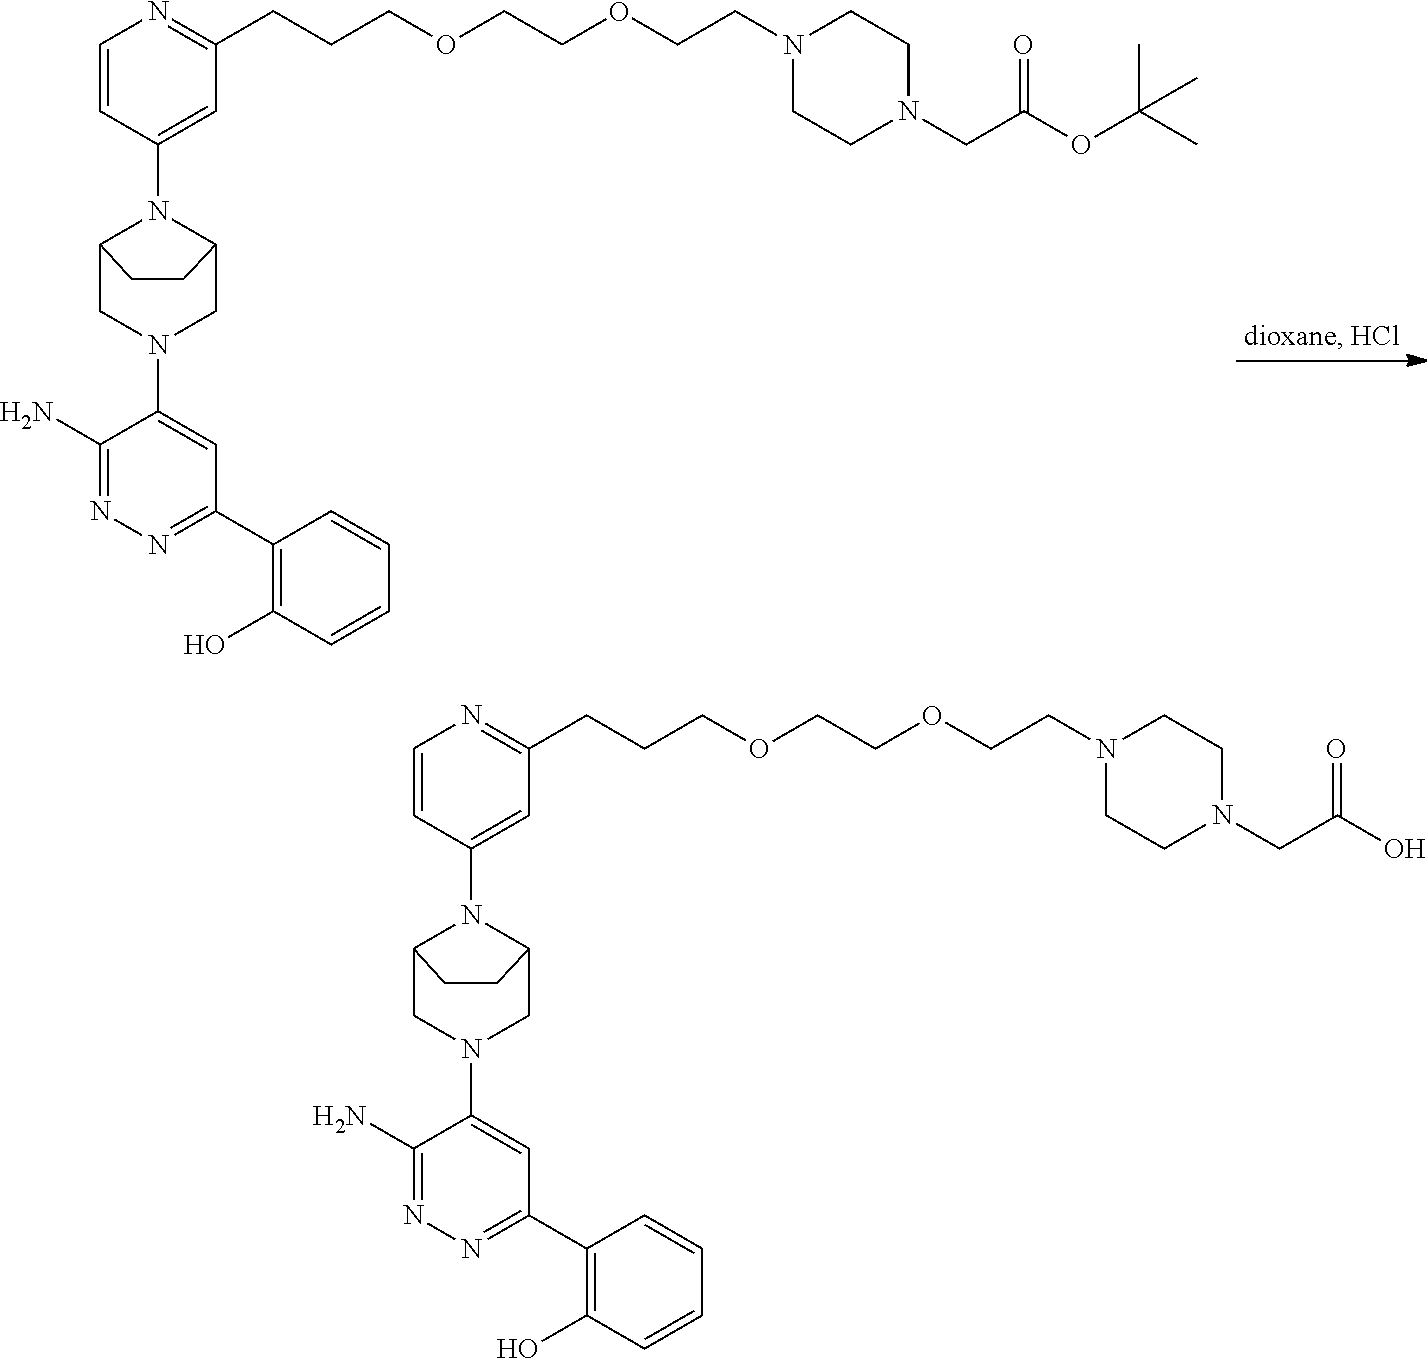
C12CN(C3=CC(C4=C(O)C=CC=C4)=NN=C3N)CC(N1C1=CC(CCCOCCOCCN3CCN(CC(OC(C)(C)C)=O)CC3)=NC=C1)CC2.C12CN(C3=CC(C4=C(O)C=CC=C4)=NN=C3N)CC(N1C1=CC(CCCOCCOCCN3CCN(CC(O)=O)CC3)=NC=C1)CC2
